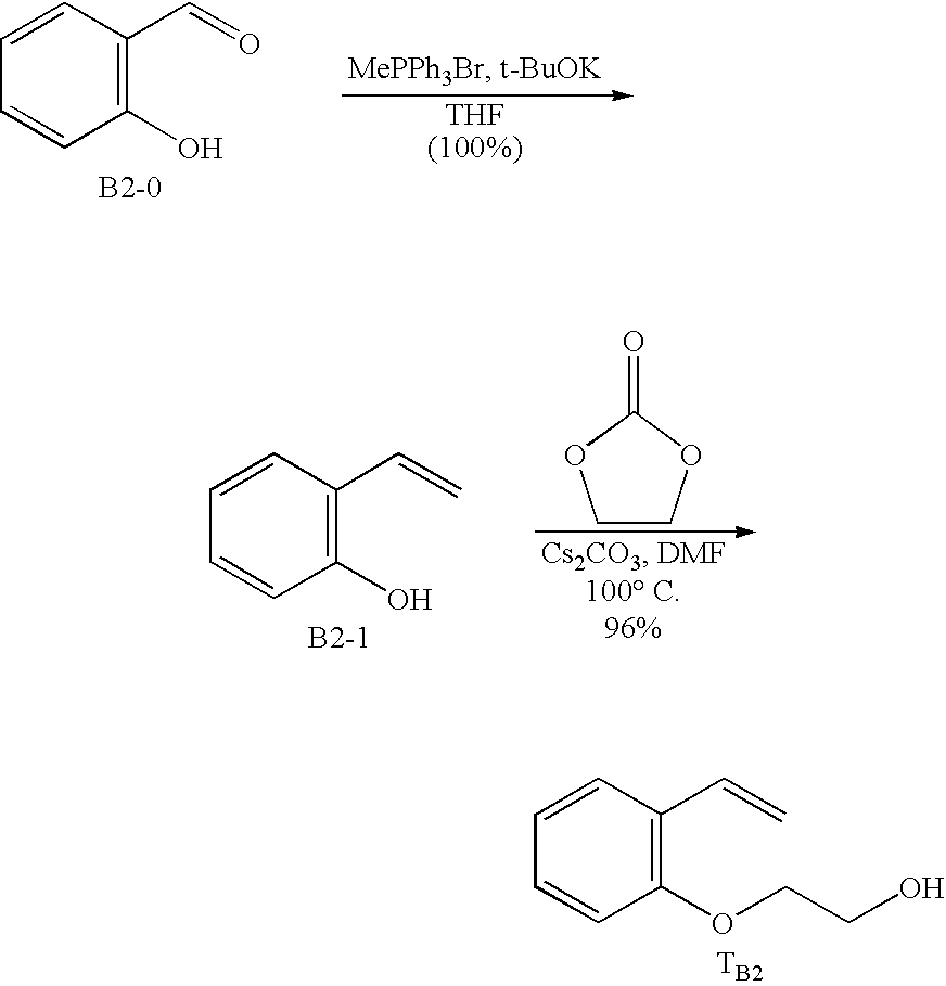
C1(O)=C(C=O)C=CC=C1.C1(O)=C(C=C)C=CC=C1.C1COC(=O)O1.C1(OCCO)=C(C=C)C=CC=C1.[TB2]
